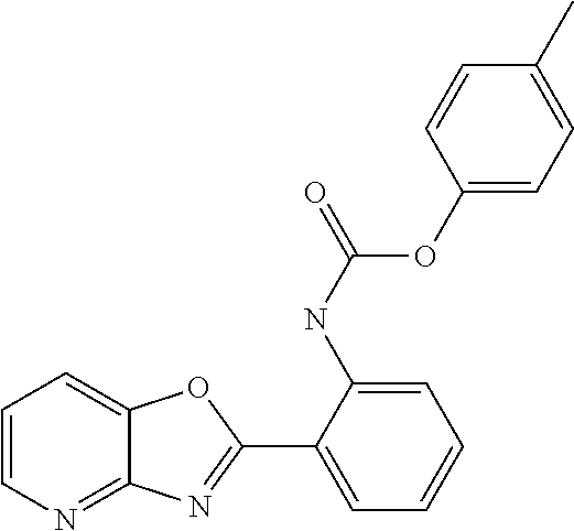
C1=CN=C2C(=C1)OC(C1=CC=CC=C1NC(=O)OC1=CC=C(C)C=C1)=N2
